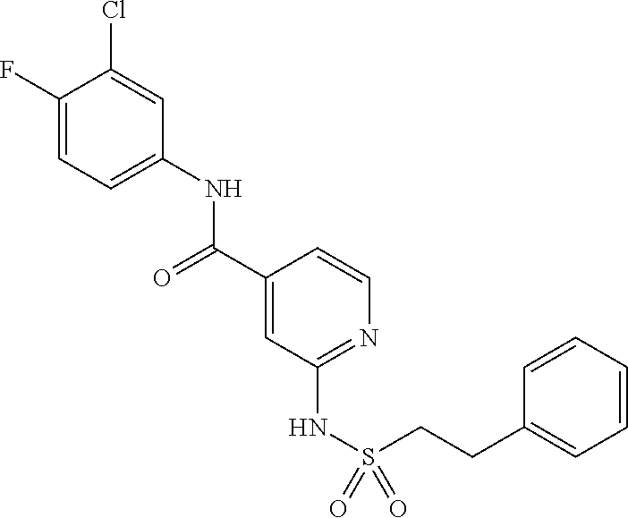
C1(F)=CC=C(NC(C2=CC(NS(=O)(=O)CCC3=CC=CC=C3)=NC=C2)=O)C=C1Cl
